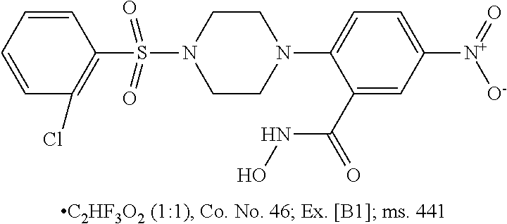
N1(C2=CC=C([N+](=O)[O-])C=C2C(=O)NO)CCN(S(=O)(=O)C2=C(Cl)C=CC=C2)CC1
